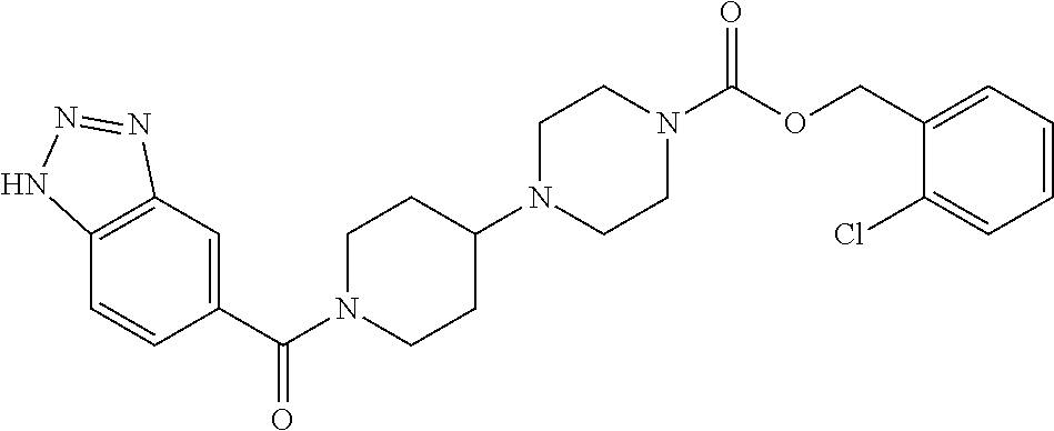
C12=C(C=C(C(=O)N3CCC(N4CCN(C(OCC5=CC=CC=C5Cl)=O)CC4)CC3)C=C1)N=NN2
